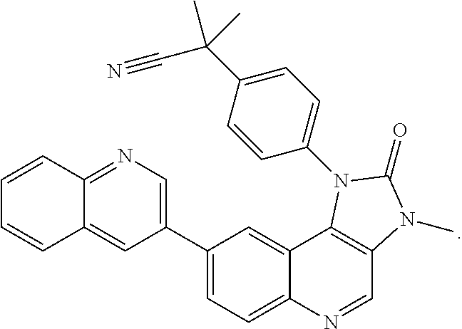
C12=NC=C(C3=CC=C4C(=C3)C3=C(C=N4)N(C)C(=O)N3C3=CC=C(C(C#N)(C)C)C=C3)C=C1C=CC=C2
